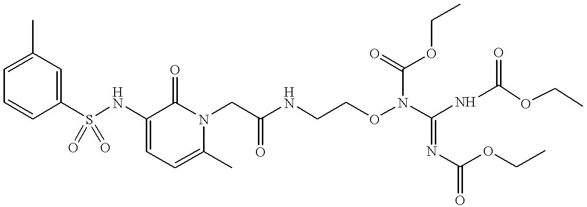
C1(C)=CC=CC(S(NC2=CC=C(C)N(CC(NCCON(C(NC(OCC)=O)=NC(OCC)=O)C(=O)OCC)=O)C2=O)(=O)=O)=C1
